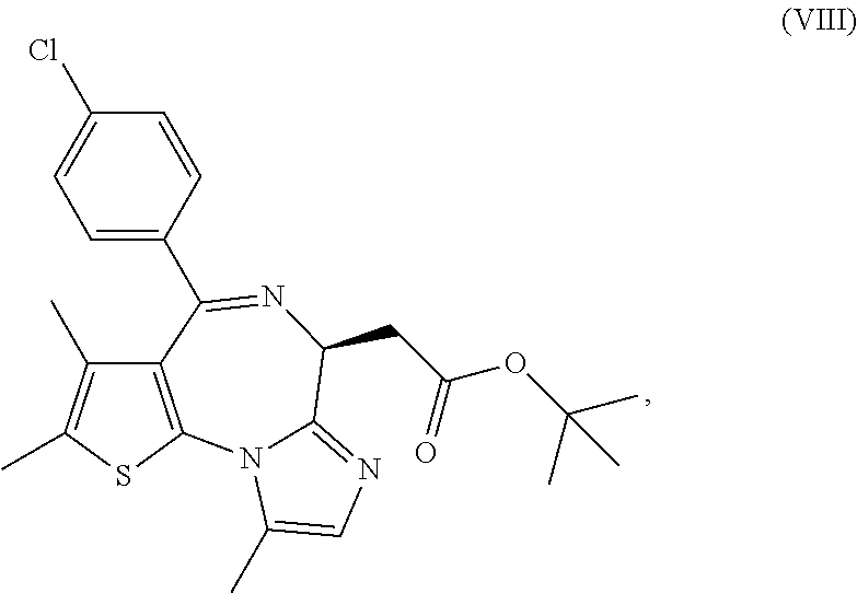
C1=C(C2=NC(CC(OC(C)(C)C)=O)C3=NC=C(C)N3C3=C2C(C)=C(C)S3)C=CC(Cl)=C1
